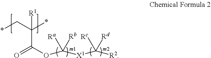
*CC(C(=O)OC([X1]C([R2])([Rd])[Rc])([Rb])[Ra])(*)[R1]
